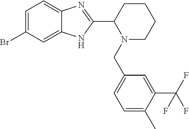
C1=C(Br)C=C2C(=C1)N=C(C1N(CC3=CC=C(C)C(C(F)(F)F)=C3)CCCC1)N2
